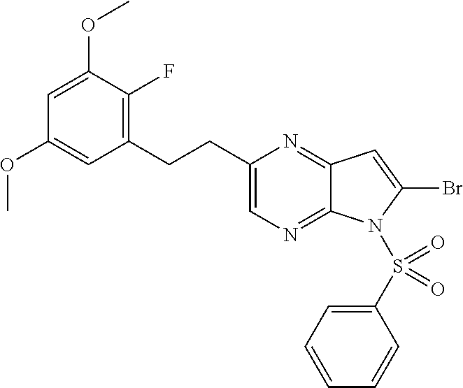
O(C1=CC(CCC2=CN=C3C(=N2)C=C(Br)N3S(C2=CC=CC=C2)(=O)=O)=C(F)C(OC)=C1)C
